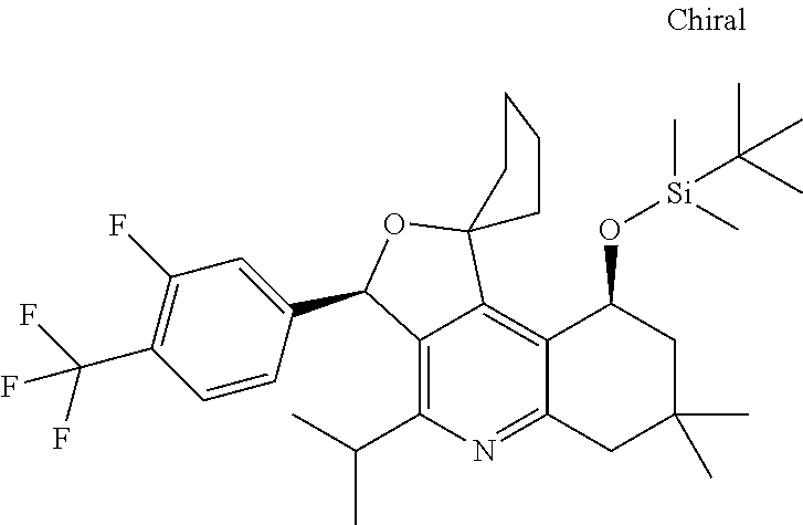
C12=C3C(=C(C(C)C)N=C1CC(C)(C)CC2O[Si](C)(C)C(C)(C)C)C(C1=CC(F)=C(C(F)(F)F)C=C1)OC31CCCC1
